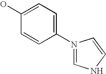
C1=C(O)C=CC(N2=CNC=C2)=C1
